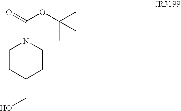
C1CC(CO)CCN1C(=O)OC(C)(C)C
